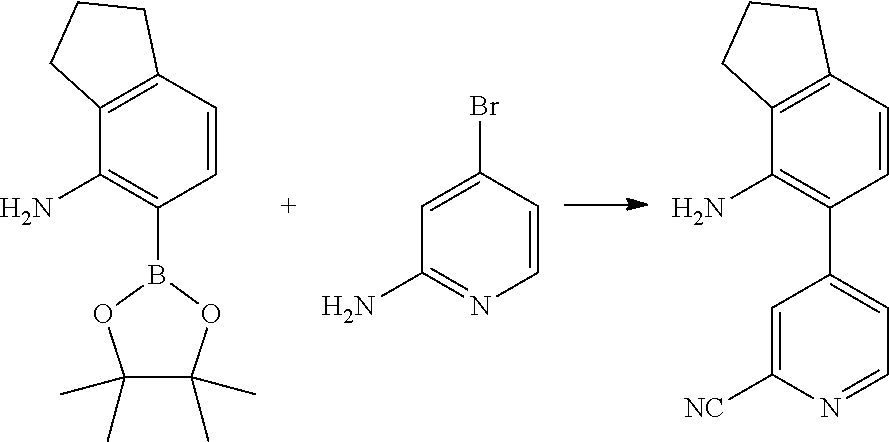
C1=CC(Br)=CC(N)=N1.C1=CC2=C(C(N)=C1B1OC(C)(C)C(C)(C)O1)CCC2.C1=CC2=C(C(N)=C1C1=CC=NC([NC])=C1)CCC2
